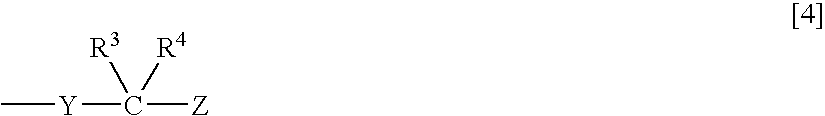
C[Y]C([Z])([R3])[R4]
